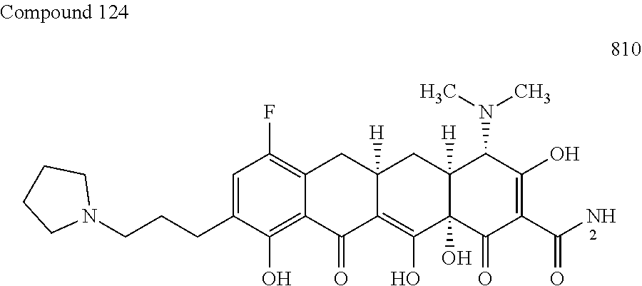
C1=C(CCCN2CCCC2)C(O)=C2C(=C1F)CC1([H])C(=C(O)C3(O)C([H])(C1)C(N(C)C)C(O)=C(C(N)=O)C3=O)C2=O
